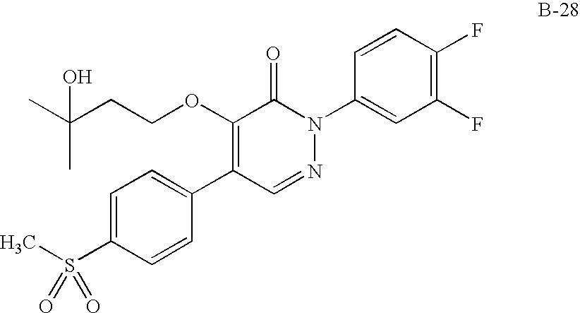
C1=C(S(C)(=O)=O)C=CC(C2=C(OCCC(C)(C)O)C(=O)N(C3=CC(F)=C(F)C=C3)N=C2)=C1
